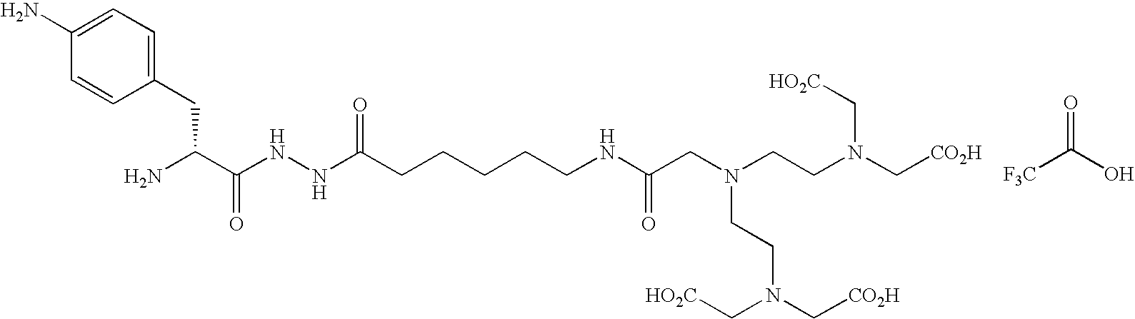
NC(C(NNC(CCCCCNC(CN(CCN(C[CO2H])C[HO2C])CCN(C[CO2H])C[HO2C])=O)=O)=O)CC1=CC=C(N)C=C1.[F3C]C(O)=O
